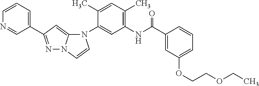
N1=C(C2=CC=CN=C2)C=C2N1C=CN2C1=CC(NC(C2=CC(OCCOCC)=CC=C2)=O)=C(C)C=C1C
